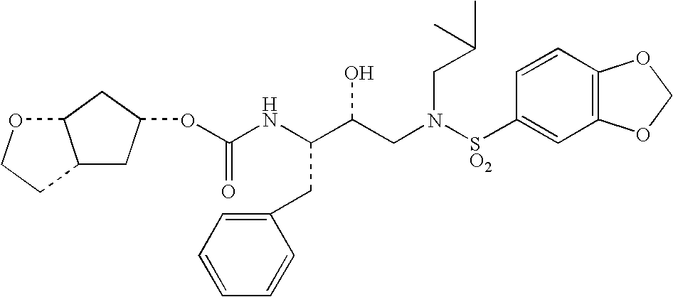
O(C(NC(C(CN([SO2]C1=CC2=C(C=C1)OCO2)CC(C)C)O)CC1=CC=CC=C1)=O)C1CC2C(C1)OCC2
